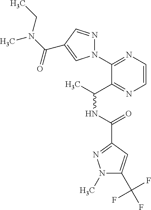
N1(C2=NC=CN=C2C(C)NC(C2=NN(C)C(C(F)(F)F)=C2)=O)N=CC(C(N(CC)C)=O)=C1
